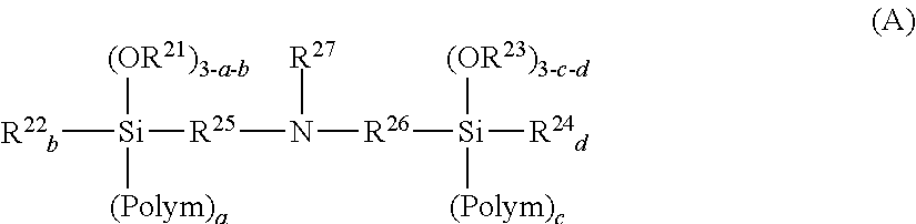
[R22b][Si]([R25]N([R26][Si]([R24d])([(OR23)3-c-d])[(Polym)c])[R27])([(OR21)3-a-b])[(Polym)a]
